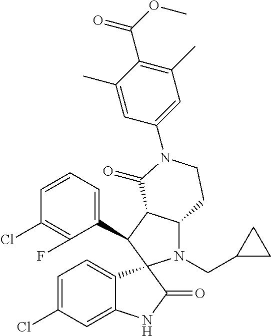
C1(C2C3C(N(CC4CC4)C24C2=CC=C(Cl)C=C2NC4=O)CCN(C2=CC(C)=C(C(OC)=O)C(C)=C2)C3=O)=CC=CC(Cl)=C1F
